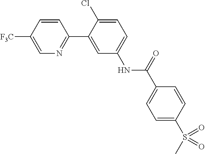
C1=CC(S(C)(=O)=O)=CC=C1C(NC1=CC=C(Cl)C(C2=NC=C([F3C])C=C2)=C1)=O
